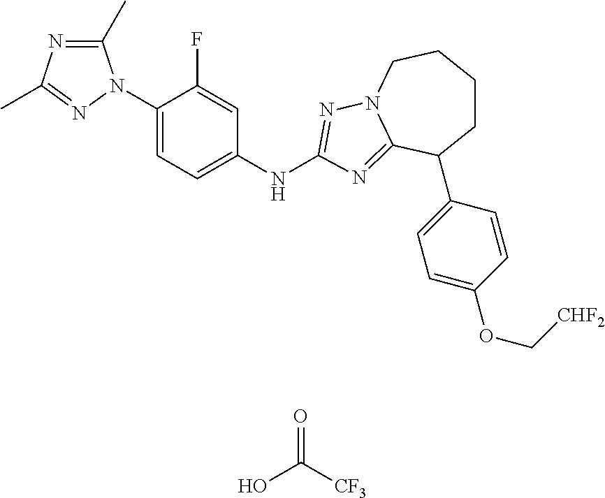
C1(C)=NC(C)=NN1C1=CC=C(NC2=NN3CCCCC(C4=CC=C(OC[CHF2])C=C4)C3=N2)C=C1F.OC([CF3])=O
